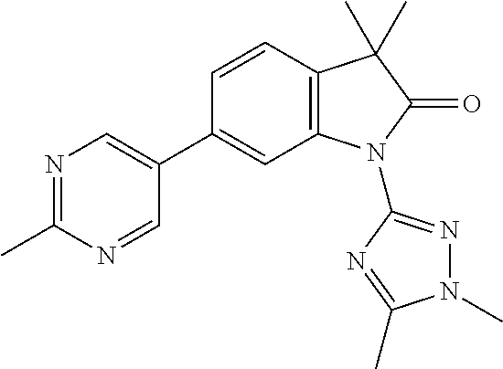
C1=CC2=C(C=C1C1=CN=C(C)N=C1)N(C1=NN(C)C(C)=N1)C(=O)C2(C)C
